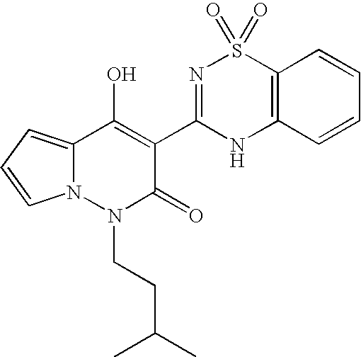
C12=CC=CN1N(CCC(C)C)C(=O)C(C1=NS(=O)(=O)C3=C(N1)C=CC=C3)=C2O
